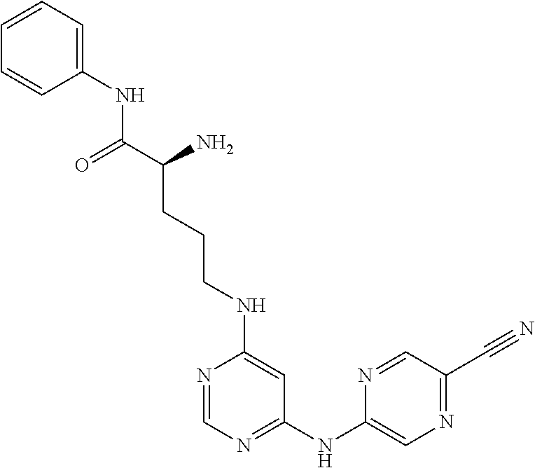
N1=CN=C(NC2=CN=C(C#N)C=N2)C=C1NCCCC(C(=O)NC1=CC=CC=C1)N
